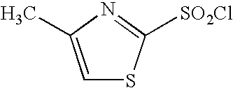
C1=C(C)N=C([SO2Cl])S1
